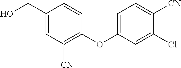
C1(CO)=CC([CN])=C(OC2=CC=C([CN])C(Cl)=C2)C=C1
